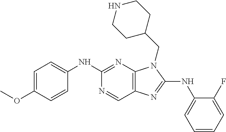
C1(NC2=CC=CC=C2F)=NC2=C(N=C(NC3=CC=C(OC)C=C3)N=C2)N1CC1CCNCC1
